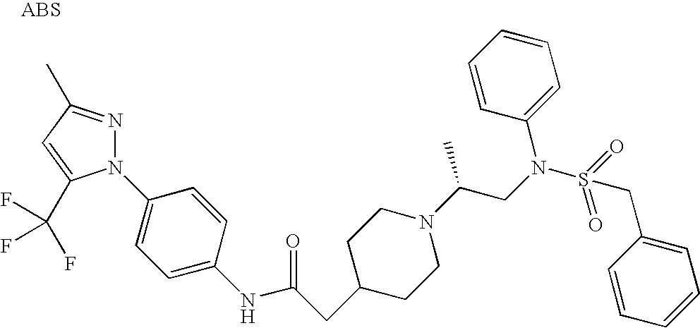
C1(N2N=C(C)C=C2C(F)(F)F)=CC=C(NC(CC2CCN(C(C)CN(S(CC3=CC=CC=C3)(=O)=O)C3=CC=CC=C3)CC2)=O)C=C1
